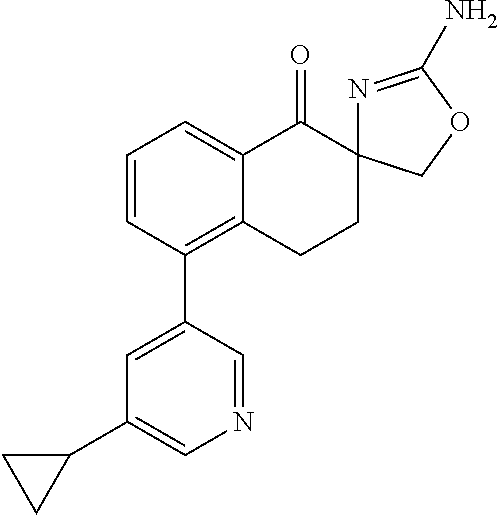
C1=CC(C2=CC(C3CC3)=CN=C2)=C2C(=C1)C(=O)C1(CC2)N=C(N)OC1
